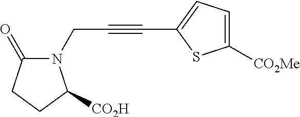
C(C#CC1=CC=C([CO2Me])S1)N1C(=O)CCC1[CO2H]
